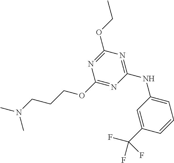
C1(OCCCN(C)C)=NC(NC2=CC=CC(C(F)(F)F)=C2)=NC(OCC)=N1
